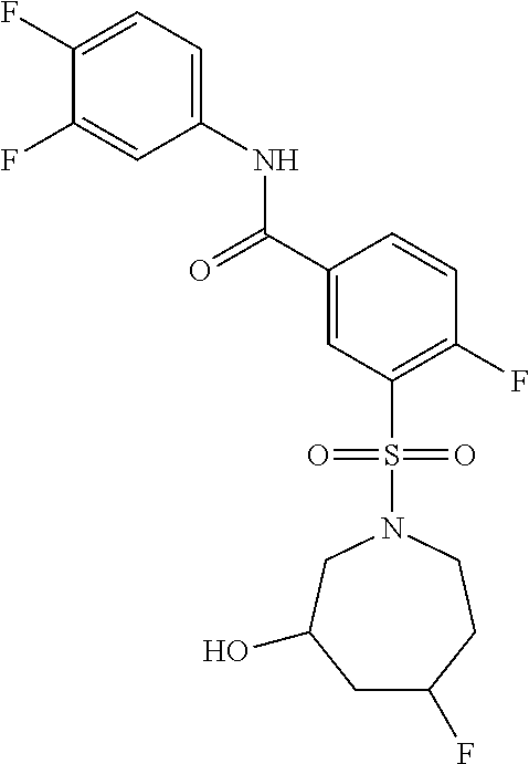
C1(F)=CC=C(NC(C2=CC(S(N3CC(O)CC(F)CC3)(=O)=O)=C(F)C=C2)=O)C=C1F
